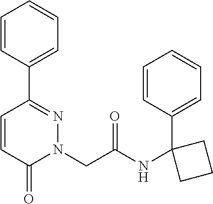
C1=CC(C2=NN(CC(NC3(C4=CC=CC=C4)CCC3)=O)C(=O)C=C2)=CC=C1
